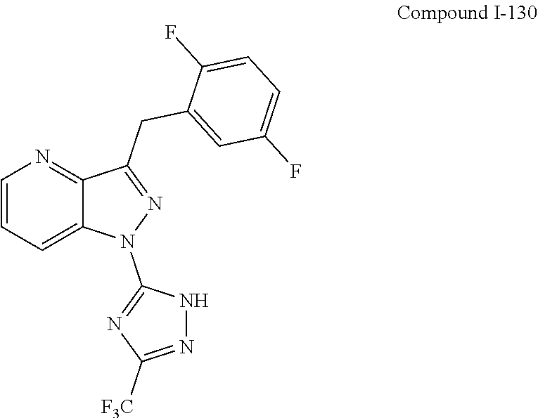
C1(CC2=NN(C3=NC([F3C])=NN3)C3=CC=CN=C32)=CC(F)=CC=C1F
